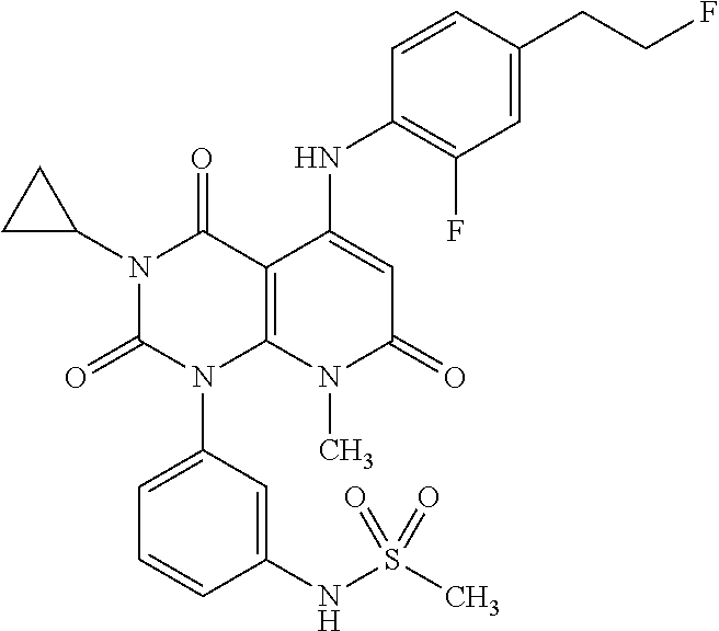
N1(C2CC2)C(=O)N(C2=CC=CC(NS(C)(=O)=O)=C2)C2=C(C1=O)C(NC1=C(F)C=C(CCF)C=C1)=CC(=O)N2C
